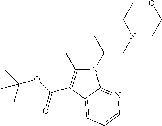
N1(C(CN2CCOCC2)C)C(C)=C(C(OC(C)(C)C)=O)C2=CC=CN=C12
